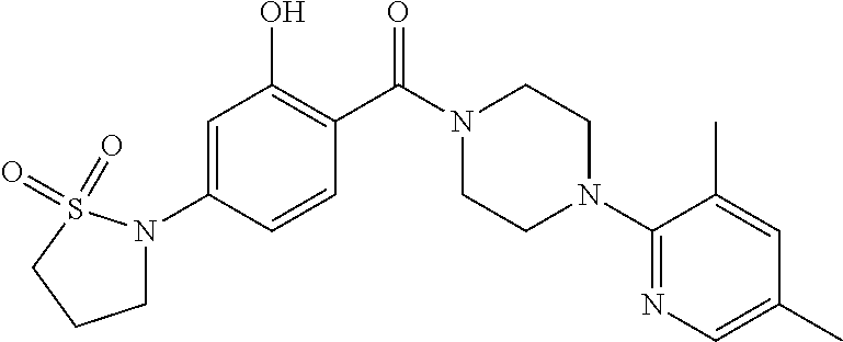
C1=C(N2CCCS2(=O)=O)C=CC(C(N2CCN(C3=NC=C(C)C=C3C)CC2)=O)=C1O
